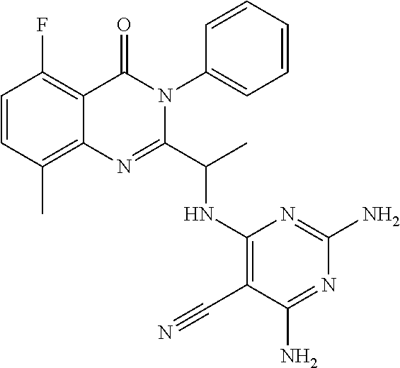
C1=CC(C)=C2C(=C1F)C(=O)N(C1=CC=CC=C1)C(C(C)NC1=C(C#N)C(N)=NC(N)=N1)=N2
